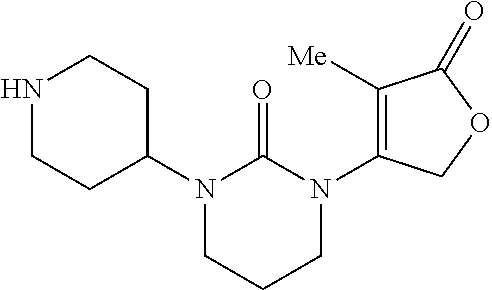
N1CCC(N2CCCN(C3=C([Me])C(=O)OC3)C2=O)CC1
